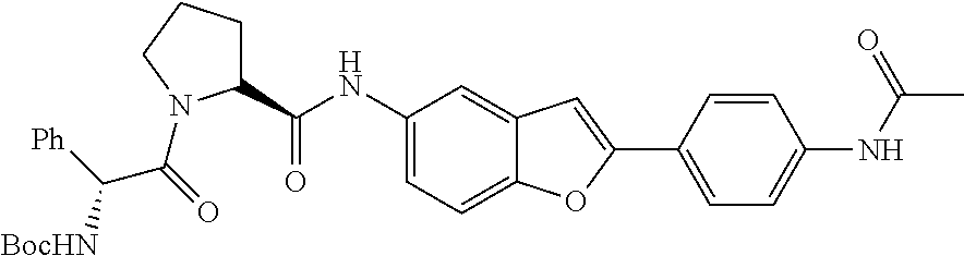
C1(NC(C2CCCN2C(=O)C([Ph])[BocHN])=O)=CC=C2C(=C1)C=C(C1=CC=C(NC(C)=O)C=C1)O2
